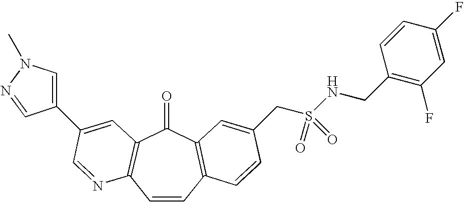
C1=CC2=C(C(=O)C3=C1N=CC(C1=CN(C)N=C1)=C3)C=C(CS(NCC1=C(F)C=C(F)C=C1)(=O)=O)C=C2
